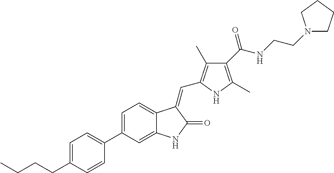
C1=C(C2=CC=C(CCCC)C=C2)C=C2C(=C1)C(=CC1=C(C)C(C(NCCN3CCCC3)=O)=C(C)N1)C(=O)N2
